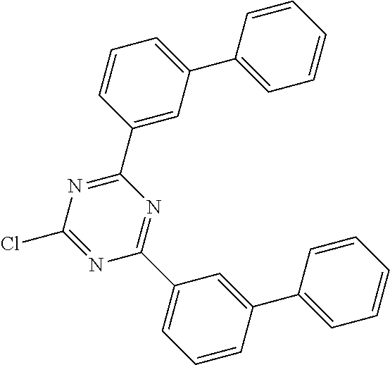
C1(C2=CC(C3=CC=CC=C3)=CC=C2)=NC(Cl)=NC(C2=CC=CC(C3=CC=CC=C3)=C2)=N1
